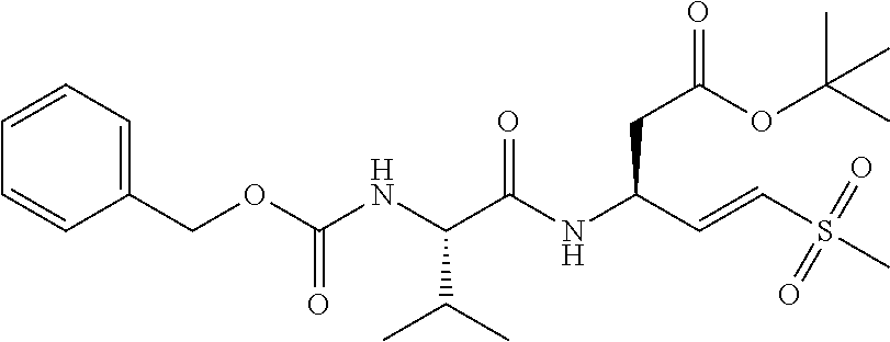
C1(COC(NC(C(NC(C=CS(C)(=O)=O)CC(OC(C)(C)C)=O)=O)C(C)C)=O)=CC=CC=C1
